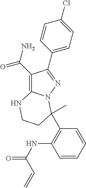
C1(C(N)=O)=C2N(N=C1C1=CC=C(Cl)C=C1)C(C)(C1=C(NC(=O)C=C)C=CC=C1)CCN2
